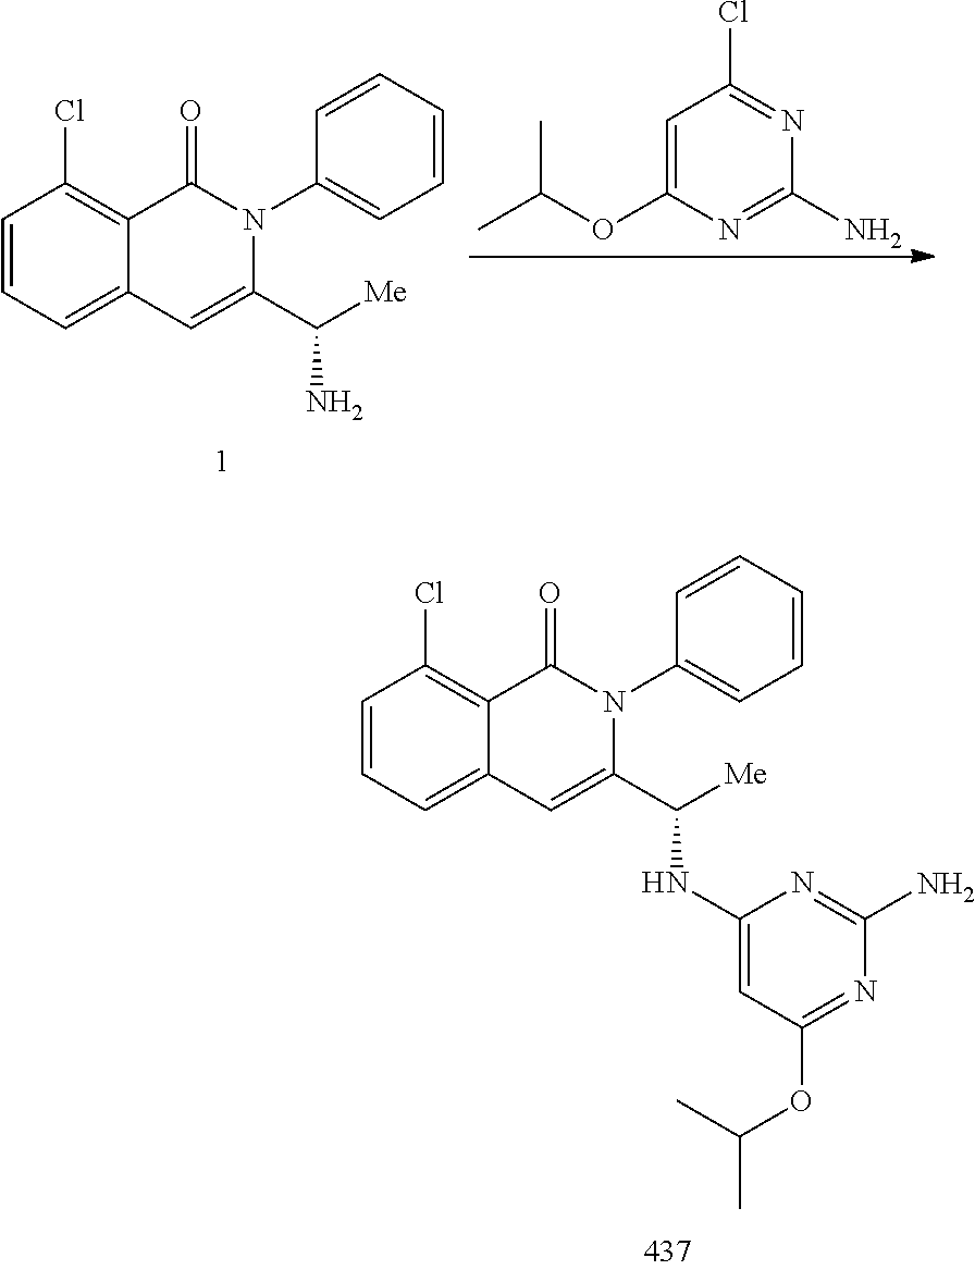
C1=CC=C2C(=C1Cl)C(=O)N(C1=CC=CC=C1)C(C([Me])N)=C2.C1=C(OC(C)C)N=C(N)N=C1Cl.C1=CC=C2C(=C1Cl)C(=O)N(C1=CC=CC=C1)C(C([Me])NC1=CC(OC(C)C)=NC(N)=N1)=C2
